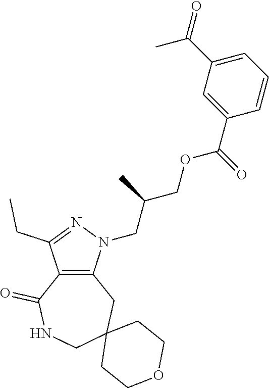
C12=C(N(CC(COC(C3=CC(C(C)=O)=CC=C3)=O)C)N=C1CC)CC1(CNC2=O)CCOCC1
